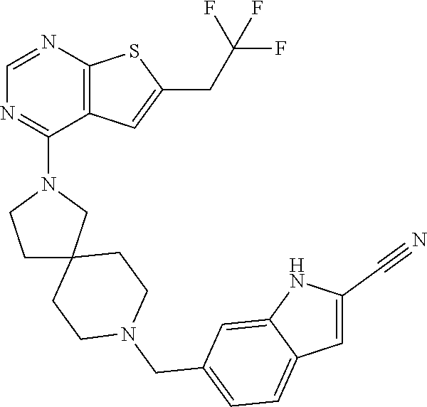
C12=C(C=C(CC(F)(F)F)S1)C(N1CC3(CCN(CC4=CC=C5C(=C4)NC(C#N)=C5)CC3)CC1)=NC=N2
